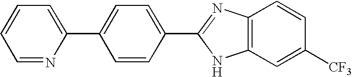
C1=NC(C2=CC=C(C3=NC4=C(N3)C=C([CF3])C=C4)C=C2)=CC=C1
